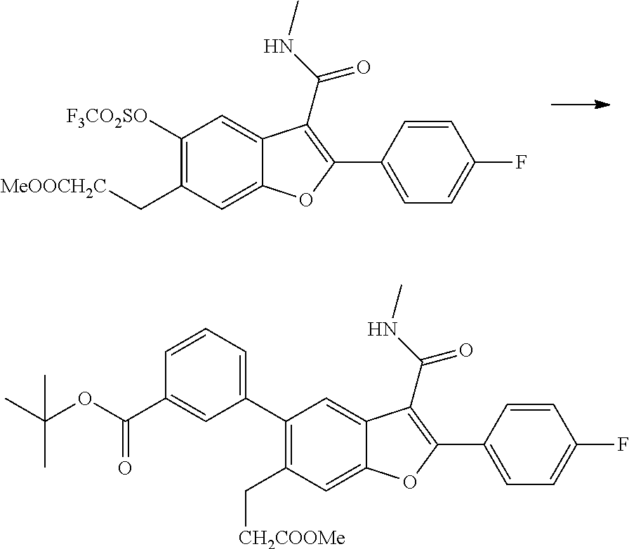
C1([F3CO2SO])=C(C[MeOOCH2C])C=C2C(=C1)C(C(=O)NC)=C(C1=CC=C(F)C=C1)O2.C1(C2=CC=CC(C(OC(C)(C)C)=O)=C2)=C(C[CH2COOMe])C=C2C(=C1)C(C(=O)NC)=C(C1=CC=C(F)C=C1)O2
